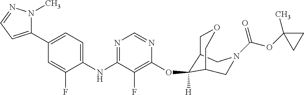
C1(NC2=NC=NC(OC3([H])C4COCC3CN(C(OC3(C)CC3)=O)C4)=C2F)=CC=C(C2=CC=NN2C)C=C1F
